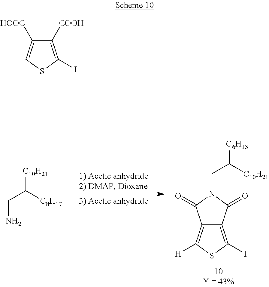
C1([COOH])=C(I)SC=C1[HOOC].[C6H13]C([C10H21])CN1C(=O)C2=C([H])SC(I)=C2C1=O.[C10H21]C([C8H17])CN
